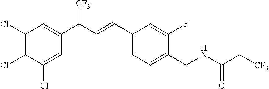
C1(CNC(=O)C[CF3])=CC=C(C=CC(C2=CC(Cl)=C(Cl)C(Cl)=C2)[CF3])C=C1F
